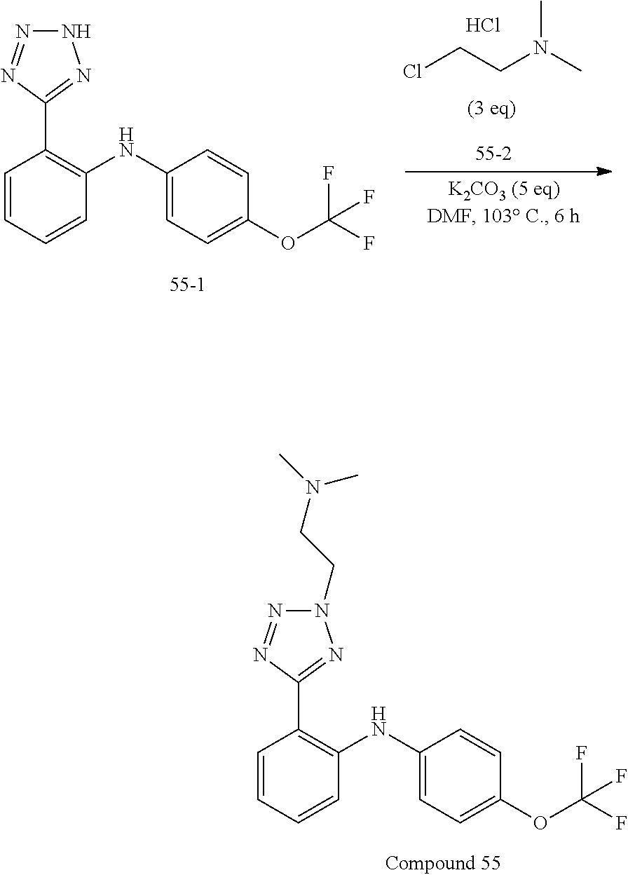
C1=CC=CC(NC2=CC=C(OC(F)(F)F)C=C2)=C1C1=NN(CCN(C)C)N=N1.C1=CC=CC(NC2=CC=C(OC(F)(F)F)C=C2)=C1C1=NNN=N1.C(CN(C)C)Cl.Cl
